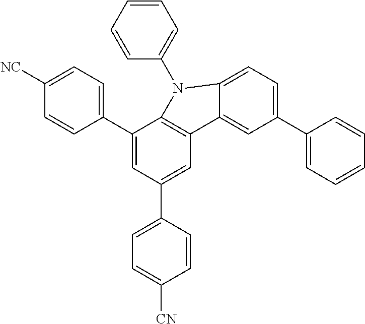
C1([NC])=CC=C(C2=CC(C3=CC=C([CN])C=C3)=CC3=C2N(C2=CC=CC=C2)C2=CC=C(C4=CC=CC=C4)C=C32)C=C1
